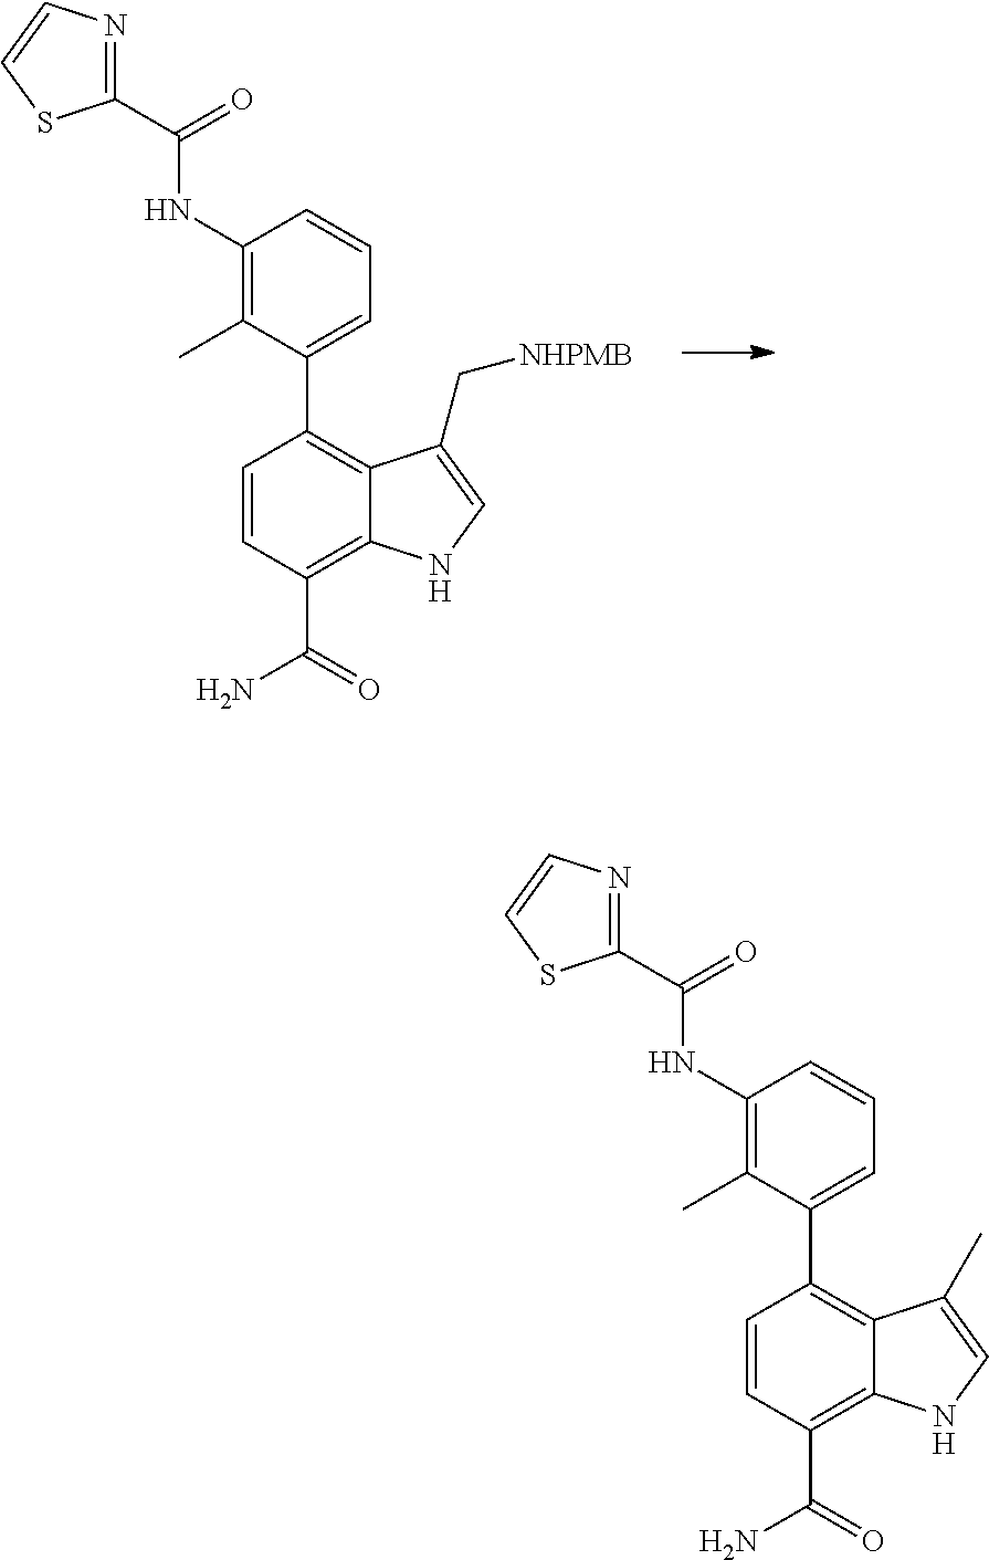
C1(NC(C2=NC=CS2)=O)=C(C)C(C2=C3C(=C(C(=O)N)C=C2)NC=C3C[NHPMB])=CC=C1.C1(NC(C2=NC=CS2)=O)=C(C)C(C2=C3C(=C(C(=O)N)C=C2)NC=C3C)=CC=C1
